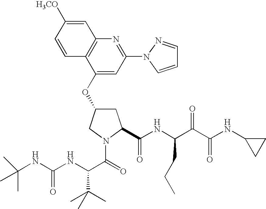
C1(OC2=CC(N3C=CC=N3)=NC3=C2C=CC([H3CO])=C3)CC(C(=O)NC(C(C(NC2CC2)=O)=O)CCC)N(C(=O)C(C(C)(C)C)NC(=O)NC(C)(C)C)C1
